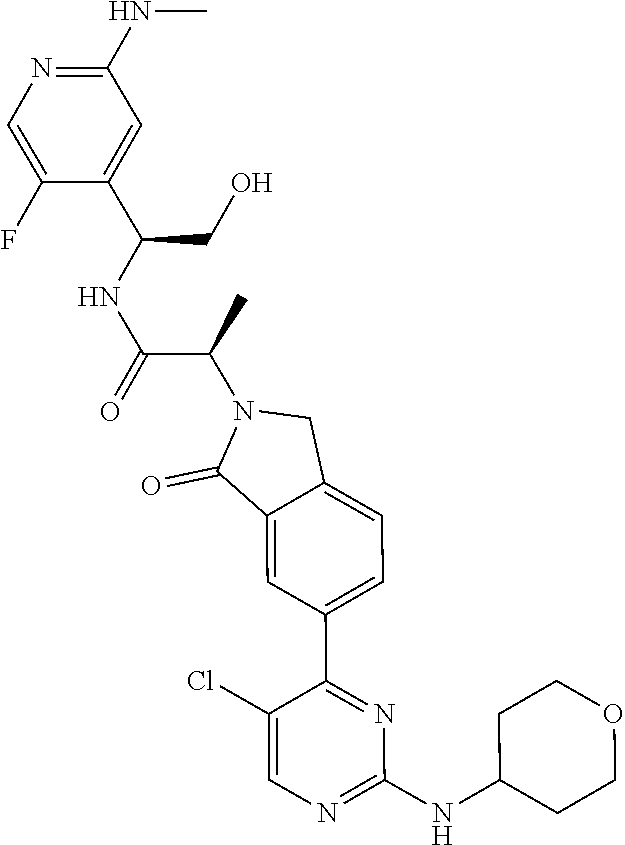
C1(NC2CCOCC2)=NC=C(Cl)C(C2=CC=C3C(=C2)C(=O)N(C(C)C(NC(CO)C2=CC(NC)=NC=C2F)=O)C3)=N1
